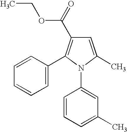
C1=C(C2=C(C(=O)OCC)C=C(C)N2C2=CC(C)=CC=C2)C=CC=C1
